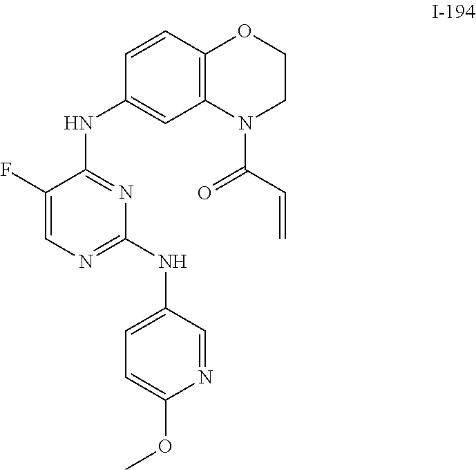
C12=C(C=CC(NC3=NC(NC4=CC=C(OC)N=C4)=NC=C3F)=C1)OCCN2C(C=C)=O
